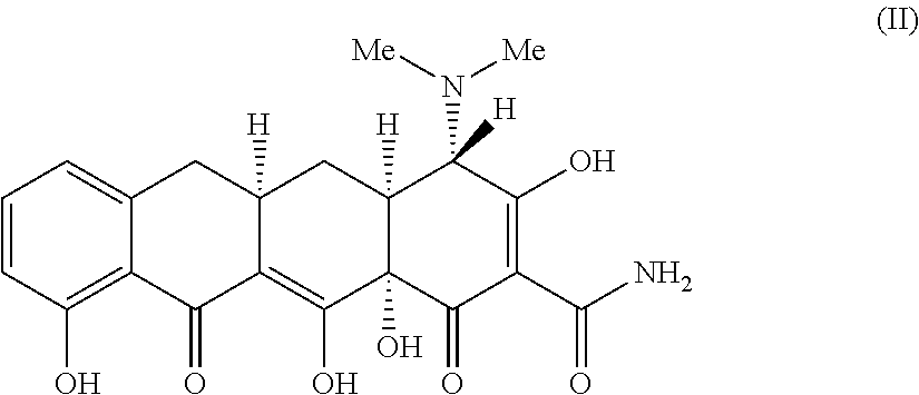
C1=CC(O)=C2C(=C1)CC1([H])C(=C(O)C3(O)C([H])(C1)C(N([Me])[Me])([H])C(O)=C(C(N)=O)C3=O)C2=O
